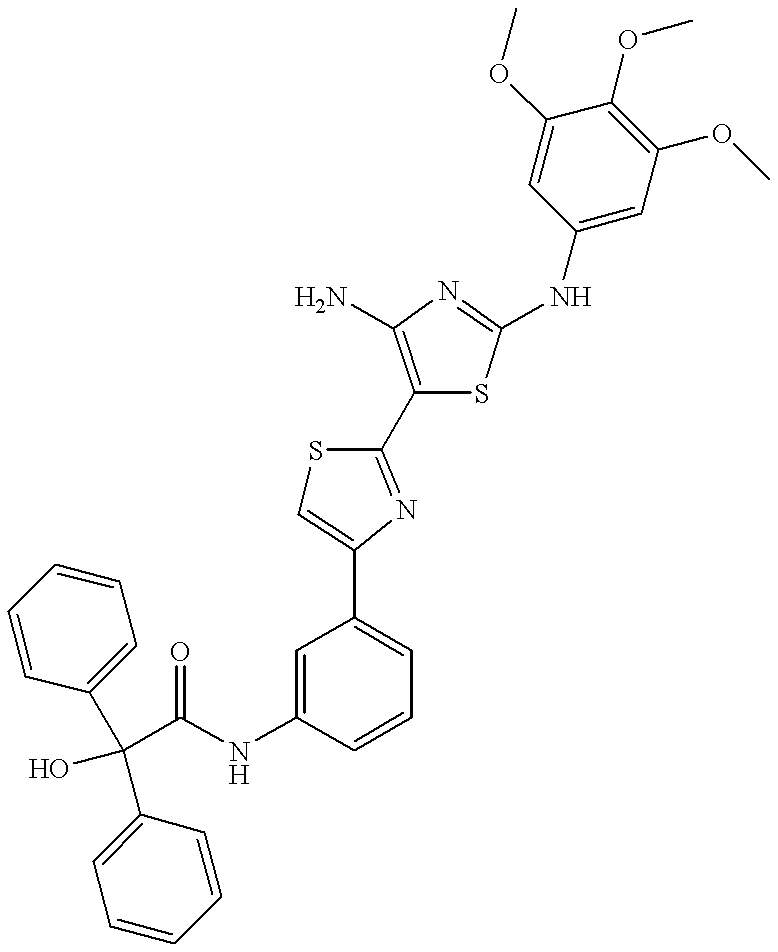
C(C1=CC=CC=C1)(C(NC1=CC(C2=CSC(C3=C(N)N=C(NC4=CC(OC)=C(OC)C(OC)=C4)S3)=N2)=CC=C1)=O)(C1=CC=CC=C1)O
